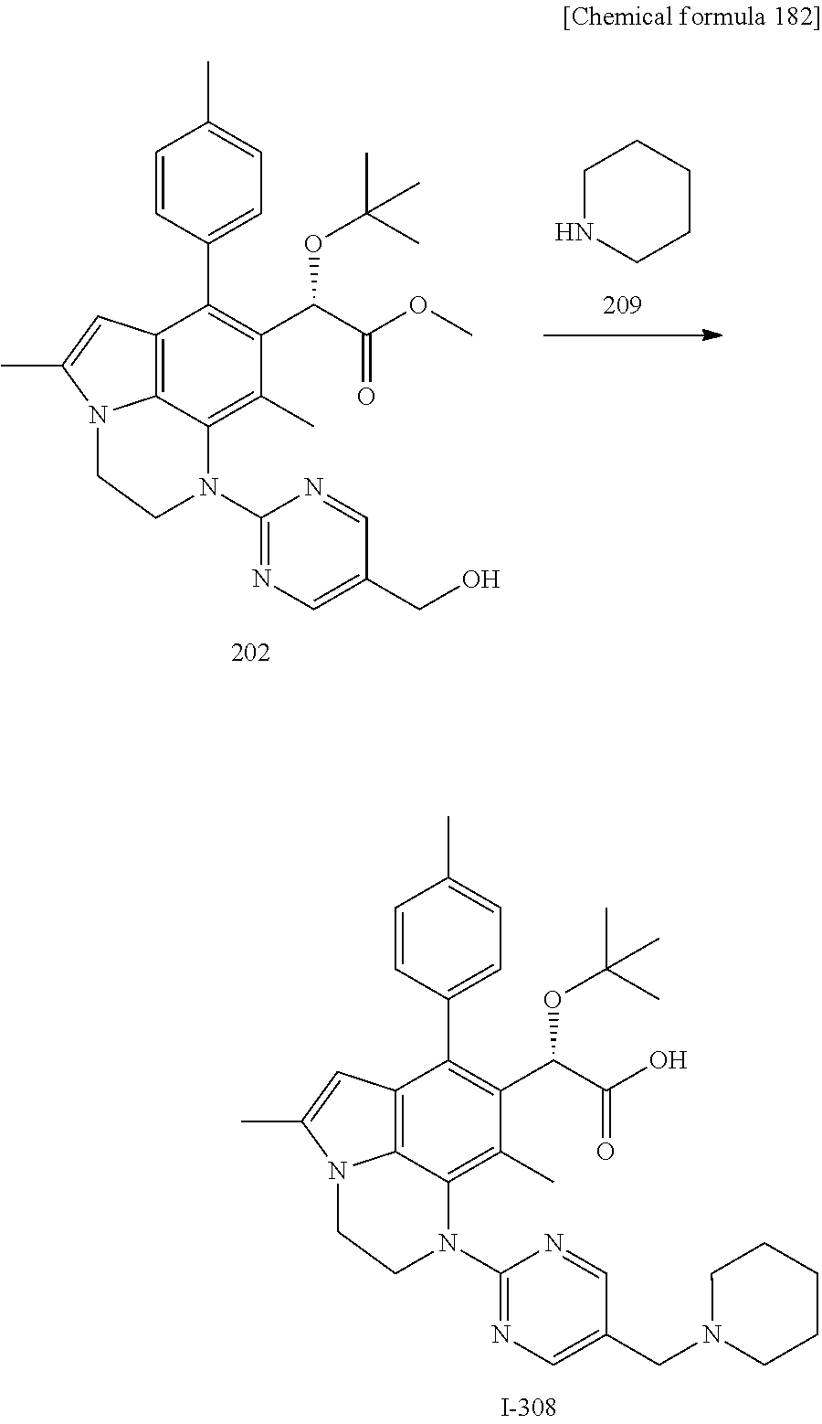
C12=C3C(=C(C)C(C(OC(C)(C)C)C(O)=O)=C1C1=CC=C(C)C=C1)N(C1=NC=C(CN4CCCCC4)C=N1)CCN3C(C)=C2.C12=C3C(=C(C)C(C(OC(C)(C)C)C(OC)=O)=C1C1=CC=C(C)C=C1)N(C1=NC=C(CO)C=N1)CCN3C(C)=C2.C1NCCCC1
